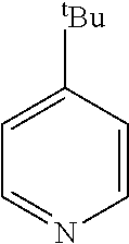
C1=C([tBu])C=CN=C1
